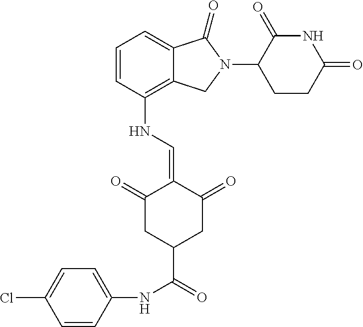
C12=C(NC=C3C(=O)CC(C(NC4=CC=C(Cl)C=C4)=O)CC3=O)C=CC=C1C(=O)N(C1C(=O)NC(=O)CC1)C2
